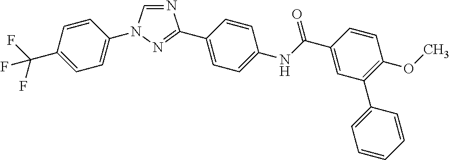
N1=CN(C2=CC=C(C(F)(F)F)C=C2)N=C1C1=CC=C(NC(C2=CC(C3=CC=CC=C3)=C(OC)C=C2)=O)C=C1
